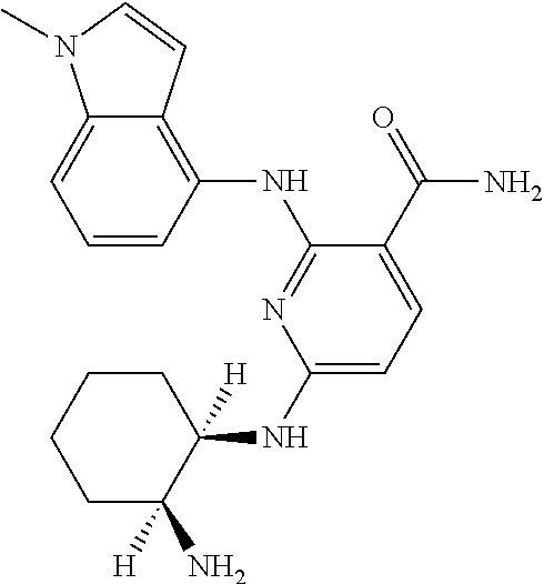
C1(NC2([H])CCCCC2([H])N)=CC=C(C(=O)N)C(NC2=C3C(=CC=C2)N(C)C=C3)=N1
